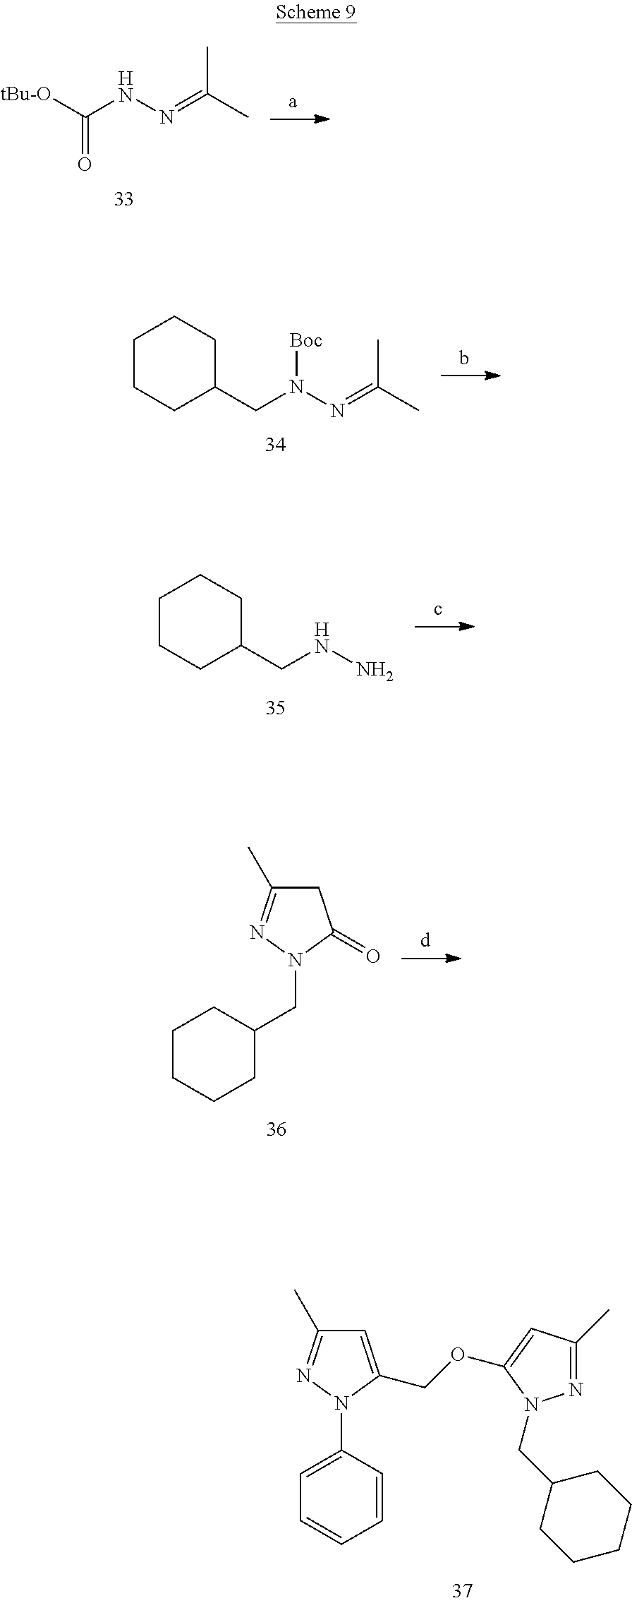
C1=CC(N2N=C(C)C=C2COC2=CC(C)=NN2CC2CCCCC2)=CC=C1.[tBu-O]C(NN=C(C)C)=O.C1CCC(CN(N=C(C)C)[Boc])CC1.C1CCC(CNN)CC1.C1CCCC(CN2N=C(C)CC2=O)C1
